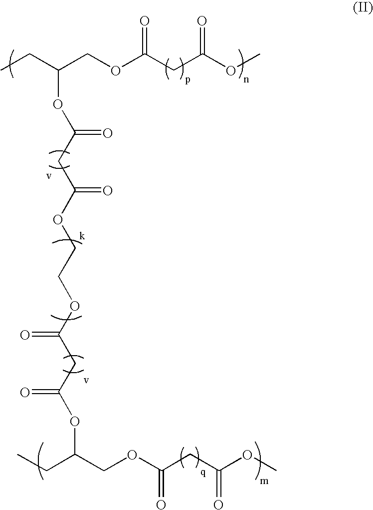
CCC(COC(CC(OC)=O)=O)OC(CC(OCCOC(CC(OC(CC)COC(CC(OC)=O)=O)=O)=O)=O)=O
